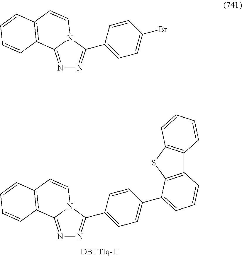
N1=C2N(C(C3=CC=C(Br)C=C3)=N1)C=CC1=C2C=CC=C1.N1=C2N(C(C3=CC=C(C4=CC=CC5=C4SC4=C5C=CC=C4)C=C3)=N1)C=CC1=C2C=CC=C1
